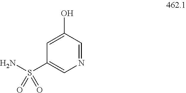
NS(=O)(=O)C1=CN=CC(O)=C1
